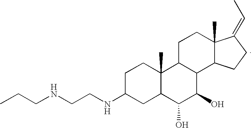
CCCNCCNC1CC2C(C)(CC1)C1C(C(O)C2O)C2C(C)(CC1)C(=CC)CC2
